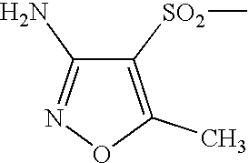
C1(N)=NOC(C)=C1[SO2]C
